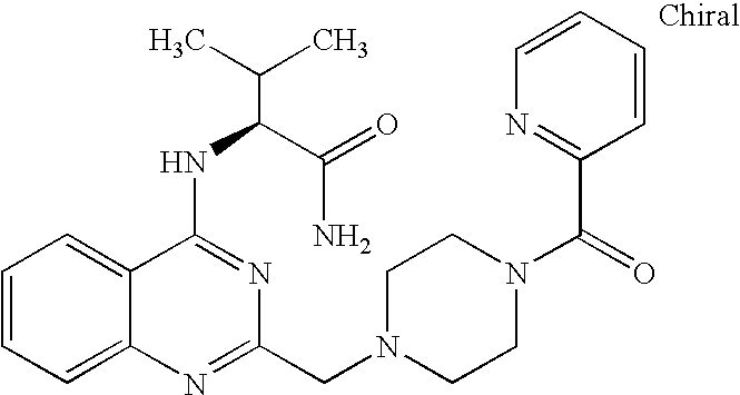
C1=CC=C2C(=C1)C(NC(C(N)=O)C(C)C)=NC(CN1CCN(C(C3=NC=CC=C3)=O)CC1)=N2
